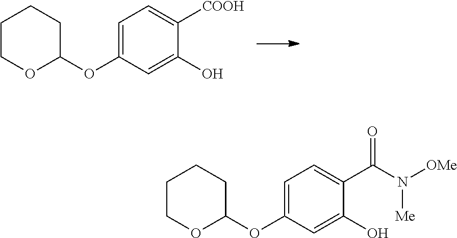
C1COC(OC2=CC=C([COOH])C(O)=C2)CC1.C1COC(OC2=CC=C(C(N([Me])[OMe])=O)C(O)=C2)CC1
